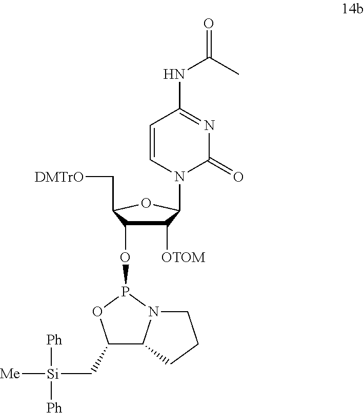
C1([OTOM])C(OP2N3C(C(C[Si]([Ph])([Ph])[Me])O2)CCC3)C(C[DMTrO])OC1N1C=CC(NC(C)=O)=NC1=O
